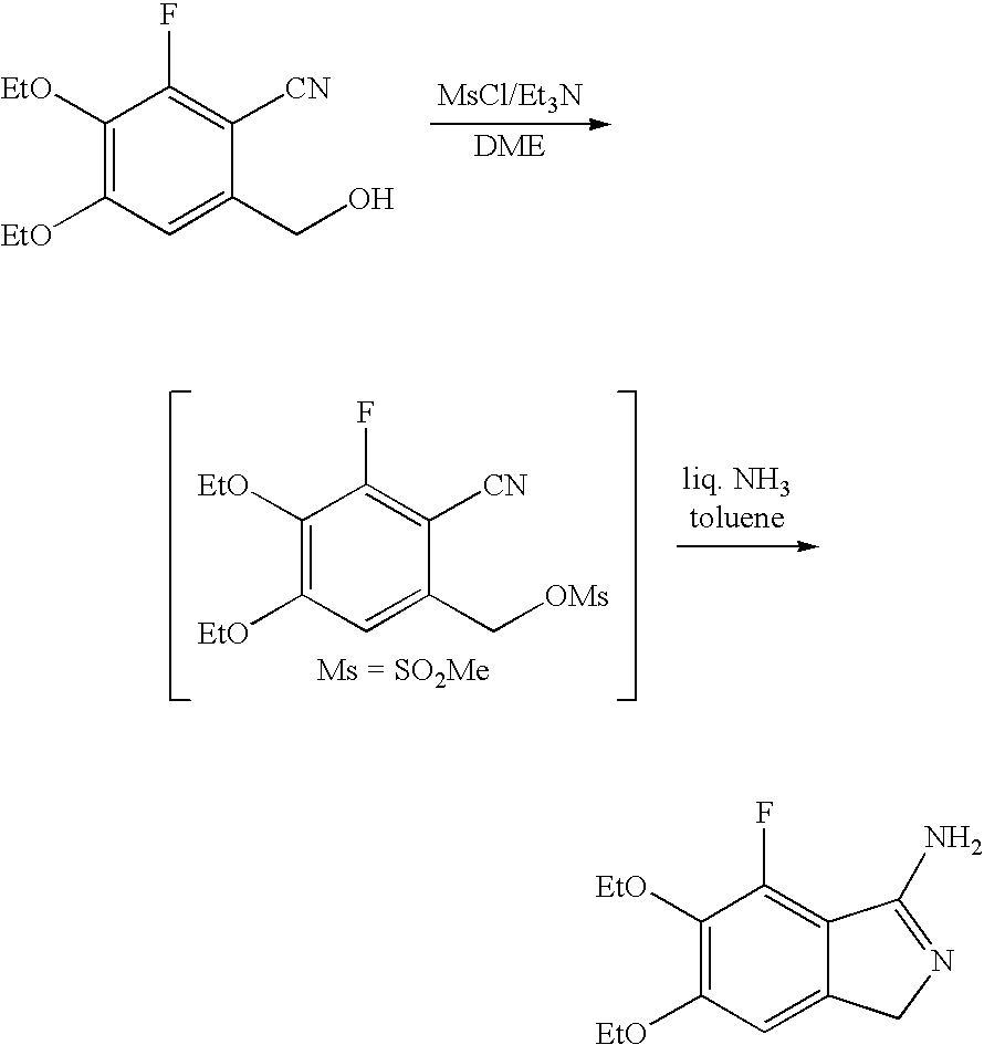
C1([EtO])=C([EtO])C=C(CO)C([CN])=C1F.[MsCl/Et3N].C1([EtO])=C([EtO])C=C(C[OMs])C([CN])=C1F.[liq. NH3toluene].C1([EtO])=C([EtO])C=C2C(=C1F)C(N)=NC2
